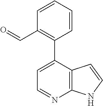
C12=C(C(C3=C(C=O)C=CC=C3)=CC=N1)C=CN2
